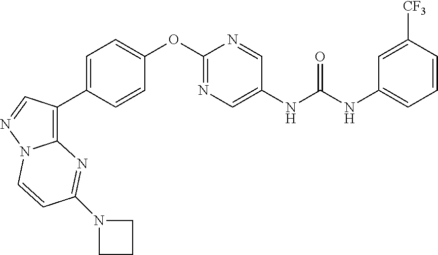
C1=CC(C2=C3N(N=C2)C=CC(N2CCC2)=N3)=CC=C1OC1=NC=C(NC(NC2=CC=CC([CF3])=C2)=O)C=N1
